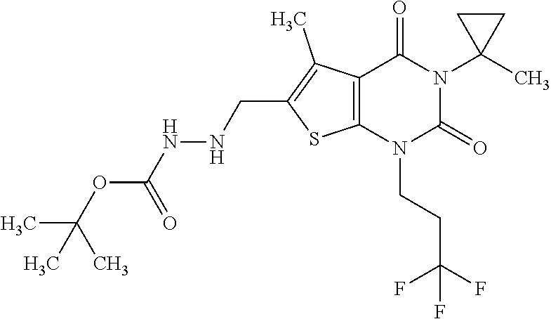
C12=C(N(CCC(F)(F)F)C(=O)N(C3(C)CC3)C1=O)SC(CNNC(OC(C)(C)C)=O)=C2C
